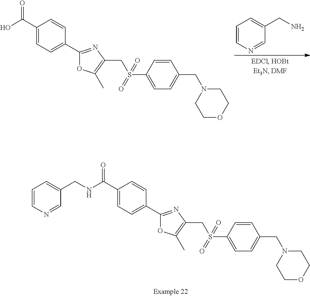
N(C(C1=CC=C(C2=NC(CS(C3=CC=C(CN4CCOCC4)C=C3)(=O)=O)=C(C)O2)C=C1)=O)CC1=CC=CN=C1.C1=CN=CC(CN)=C1.OC(C1=CC=C(C2=NC(CS(C3=CC=C(CN4CCOCC4)C=C3)(=O)=O)=C(C)O2)C=C1)=O
